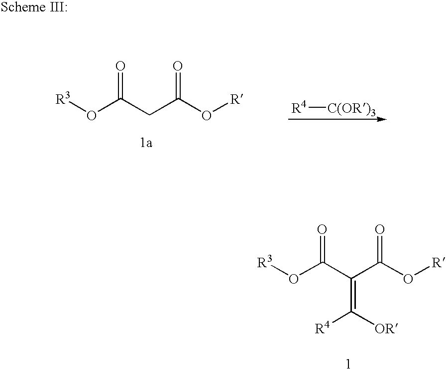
[R3]OC(C(C(O[R])=O)=C([R4])[OR])=O.[R3]OC(CC(O[R])=O)=O.[R4][C(OR)3]
